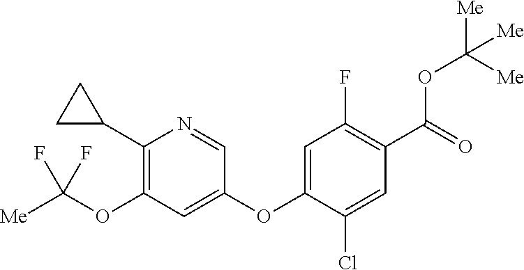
O(C1=C(C2CC2)N=CC(OC2=CC(F)=C(C(=O)OC([Me])([Me])[Me])C=C2Cl)=C1)C(F)(F)[Me]
